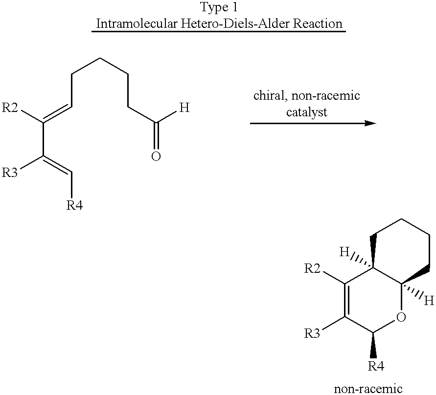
C(CCCC(=O)[H])C=C(C(=C[R4])[R3])[R2].C1([R2])=C([R3])C([R4])OC2([H])C1([H])CCCC2
